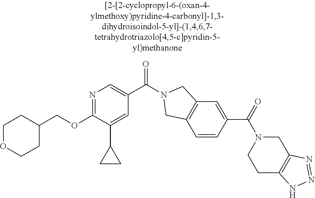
C1OCCC(COC2=NC=C(C(N3CC4=C(C3)C=C(C(=O)N3CCC5=C(C3)N=NN5)C=C4)=O)C=C2C2CC2)C1
